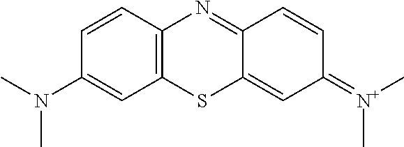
C12=C(C=CC(N(C)C)=C1)N=C1C(=CC(=[N+](C)C)C=C1)S2
